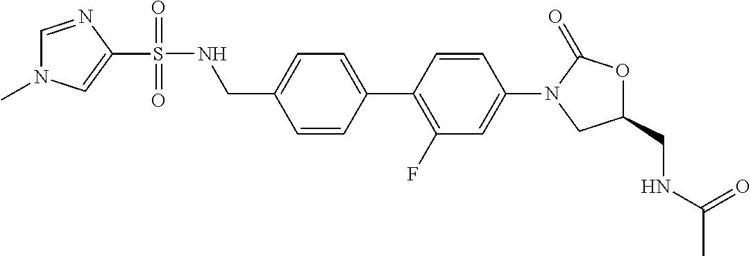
C(C1=CC=C(C2=C(F)C=C(N3CC(CNC(=O)C)OC3=O)C=C2)C=C1)NS(=O)(=O)C1=CN(C)C=N1
